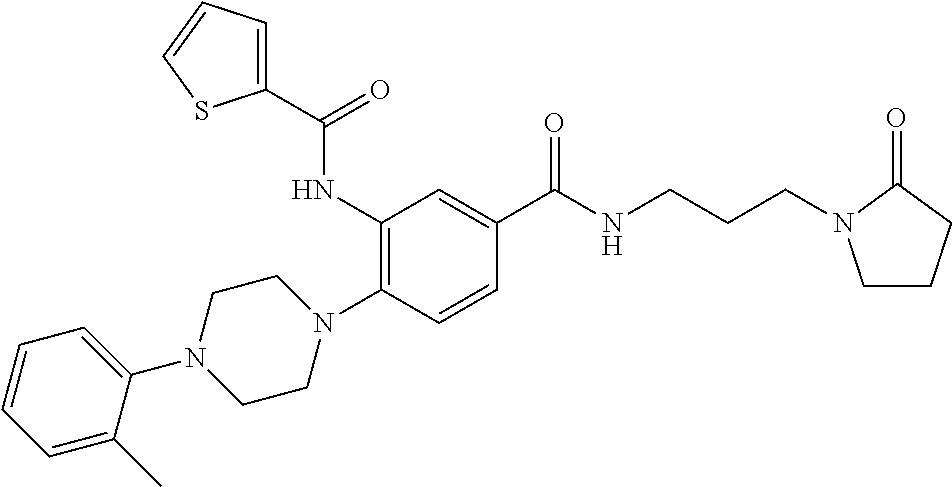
N1(C2=C(NC(C3=CC=CS3)=O)C=C(C(NCCCN3CCCC3=O)=O)C=C2)CCN(C2=CC=CC=C2C)CC1
